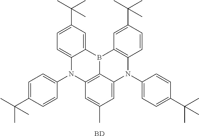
C1=C(C(C)(C)C)C=CC(N2C3=C4B(C5=CC(C(C)(C)C)=CC=C25)C2=C(N(C5=CC=C(C(C)(C)C)C=C5)C4=CC(C)=C3)C=CC(C(C)(C)C)=C2)=C1.[BD]
